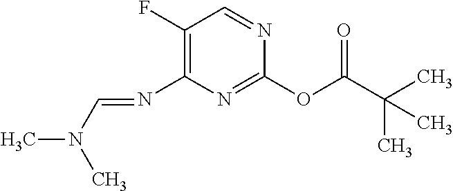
C1(F)=C(N=CN(C)C)N=C(OC(C(C)(C)C)=O)N=C1
